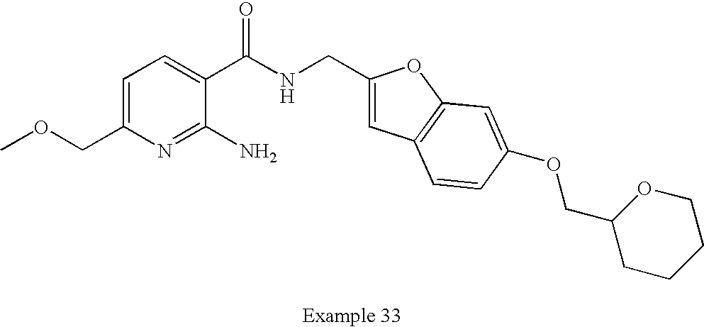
C1=C(COC)N=C(N)C(C(NCC2=CC3=C(O2)C=C(OCC2CCCCO2)C=C3)=O)=C1
